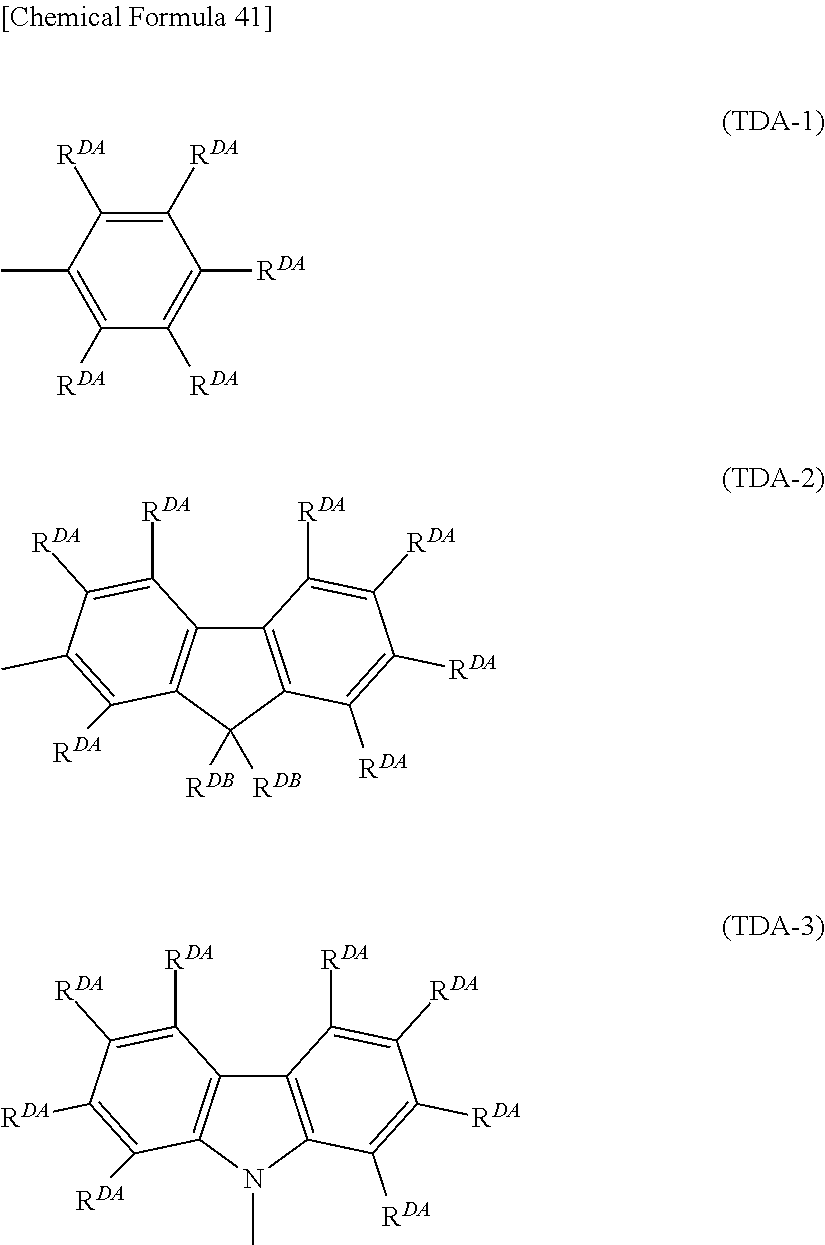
C12=C(C([RDB])([RDB])C3=C1C([RDA])=C([RDA])C(C)=C3[RDA])C([RDA])=C([RDA])C([RDA])=C2[RDA].C1([RDA])=C([RDA])C(C)=C([RDA])C([RDA])=C1[RDA].C12=C(N(C)C3=C1C([RDA])=C([RDA])C([RDA])=C3[RDA])C([RDA])=C([RDA])C([RDA])=C2[RDA]
